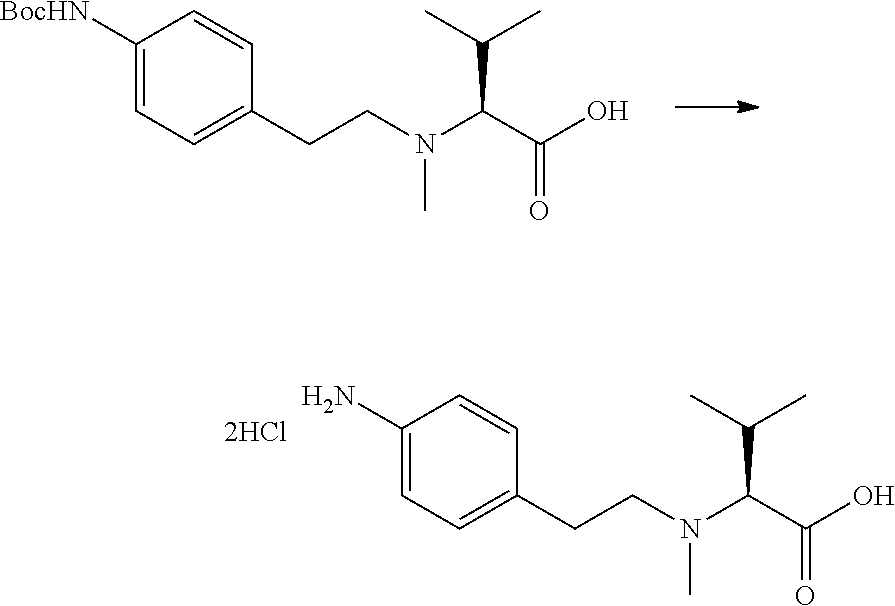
C1([BocHN])=CC=C(CCN(C(C(=O)O)C(C)C)C)C=C1.C1(N)=CC=C(CCN(C(C(=O)O)C(C)C)C)C=C1
